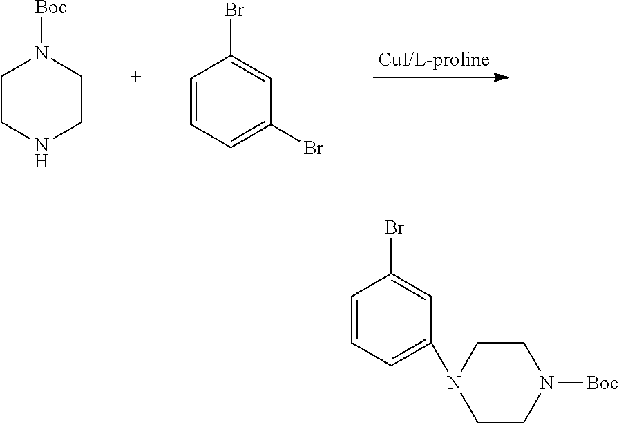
C1CNCCN1[Boc].C1=CC=C(Br)C=C1Br.C1=CC=C(N2CCN([Boc])CC2)C=C1Br
